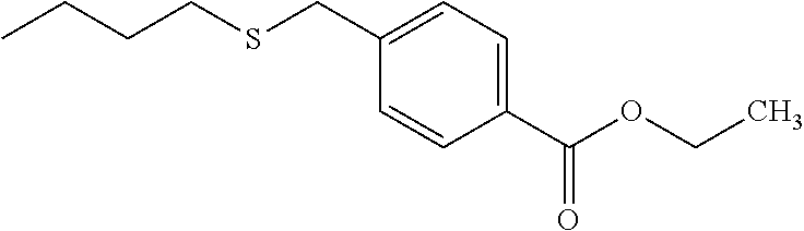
C1=C(C(OCC)=O)C=CC(CSCCCC)=C1
